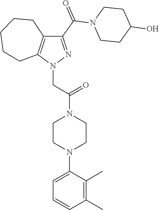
N1(CC(=O)N2CCN(C3=CC=CC(C)=C3C)CC2)N=C(C(=O)N2CCC(O)CC2)C2=C1CCCCC2
